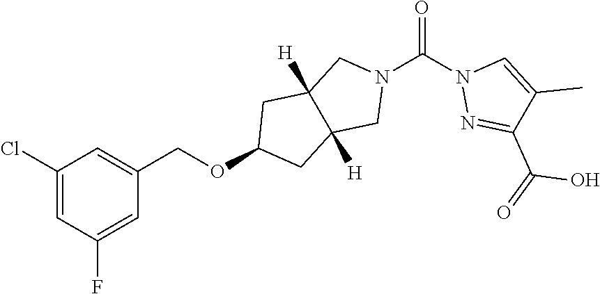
C1(Cl)=CC(F)=CC(COC2CC3([H])C([H])(C2)CN(C(N2N=C(C(=O)O)C(C)=C2)=O)C3)=C1
